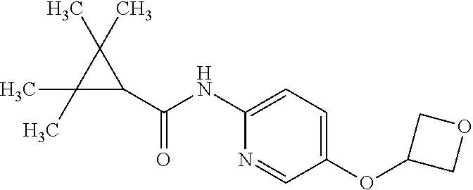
C1(NC(C2C(C)(C)C2(C)C)=O)=CC=C(OC2COC2)C=N1
